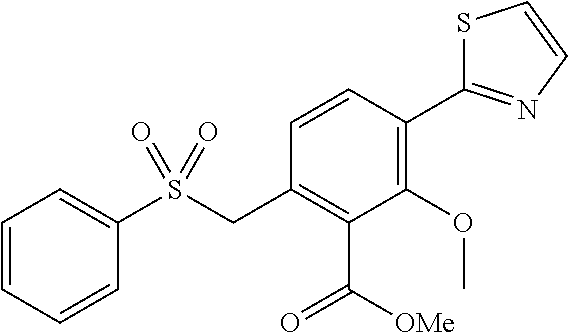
C1=CC=CC(S(CC2=C(C(=O)[OMe])C(OC)=C(C3=NC=CS3)C=C2)(=O)=O)=C1
